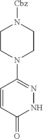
C1=CC(=O)NN=C1N1CCN([Cbz])CC1
